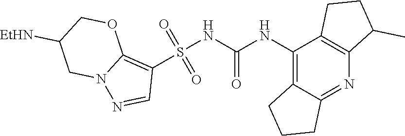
S(NC(NC1=C2C(=NC3=C1CCC3C)CCC2)=O)(C1=C2N(N=C1)CC([EtHN])CO2)(=O)=O
